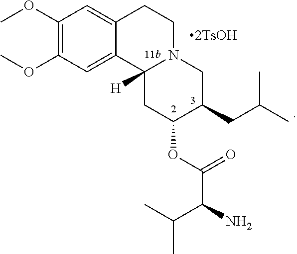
COC1=C(OC)C=C2C(=C1)CCN1C2([H])CC(OC(C(C(C)C)N)=O)C(CC(C)C)C1
